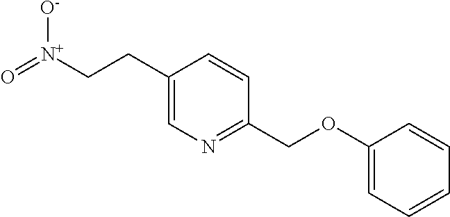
C1(CC[N+](=O)[O-])=CN=C(COC2=CC=CC=C2)C=C1
